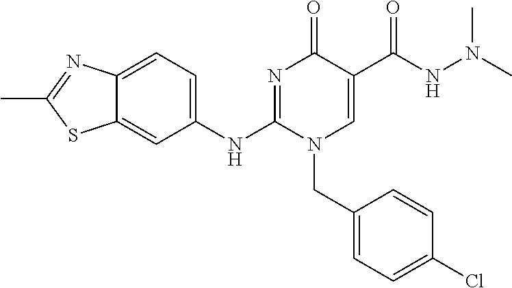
C1(NC2=NC(=O)C(C(NN(C)C)=O)=CN2CC2=CC=C(Cl)C=C2)=CC=C2C(=C1)SC(C)=N2
